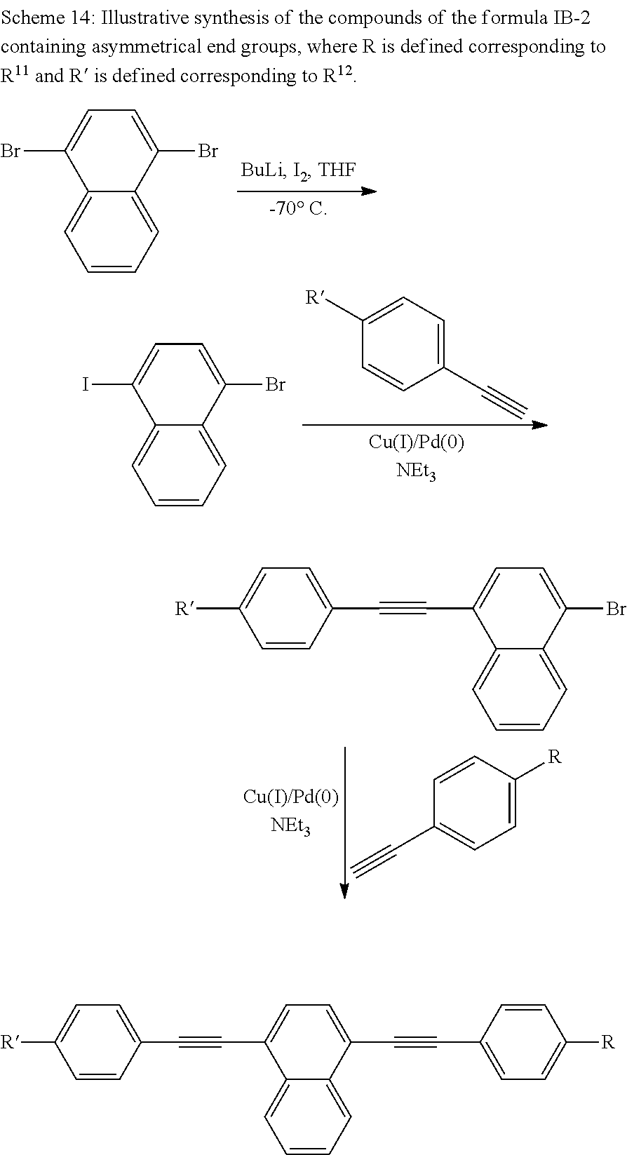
C1(C#C)=CC=C([R])C=C1.C1(I)=CC=C(Br)C2=CC=CC=C12.C1(C#C)=CC=C([R])C=C1.C1(C#CC2=CC=C([R])C=C2)=CC=C(Br)C2=CC=CC=C12.C1(Br)=CC=C(Br)C2=CC=CC=C12.C1(C#CC2=CC=C([R])C=C2)=CC=C(C#CC2=CC=C([R])C=C2)C2=CC=CC=C12
